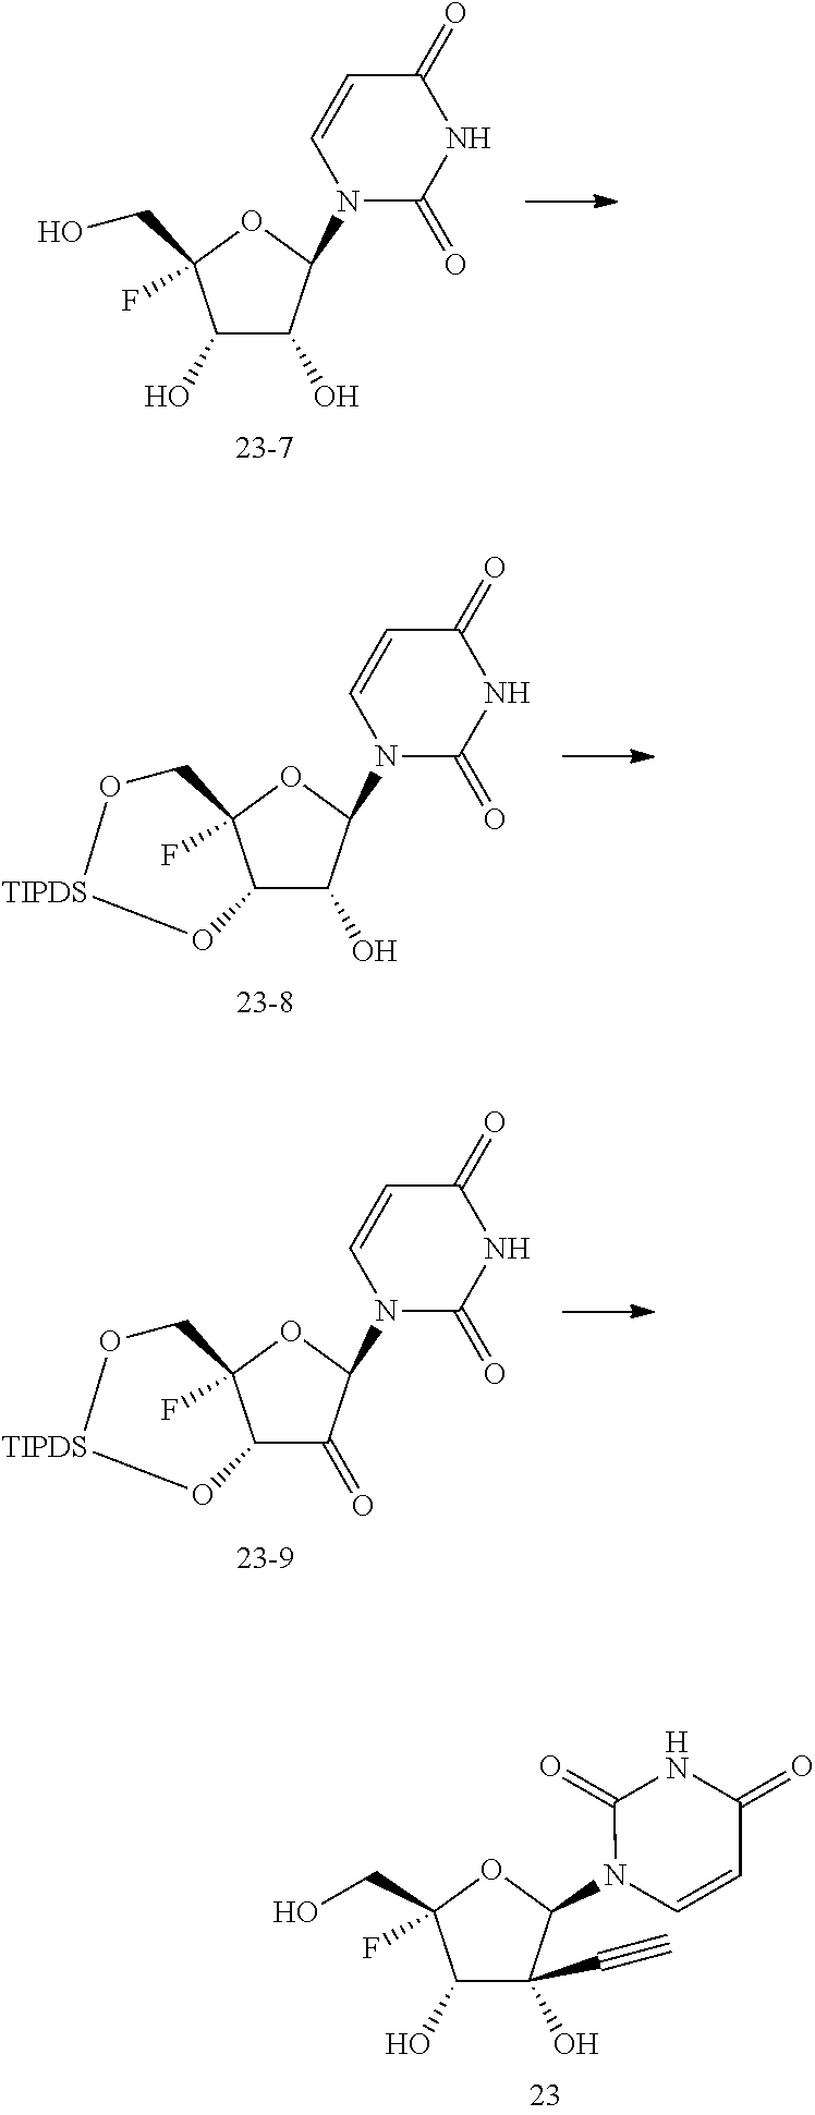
OC1C(O)C(N2C(=O)NC(=O)C=C2)OC1(CO)F.O1C2C(O)C(N3C(=O)NC(=O)C=C3)OC2(F)CO[TIPDS]1.O1C2C(=O)C(N3C(=O)NC(=O)C=C3)OC2(F)CO[TIPDS]1.OC1C(O)(C#C)C(N2C=CC(=O)NC2=O)OC1(CO)F
